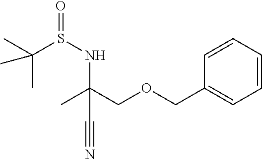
C1=CC(COCC(C)(NS(=O)C(C)(C)C)C#N)=CC=C1
